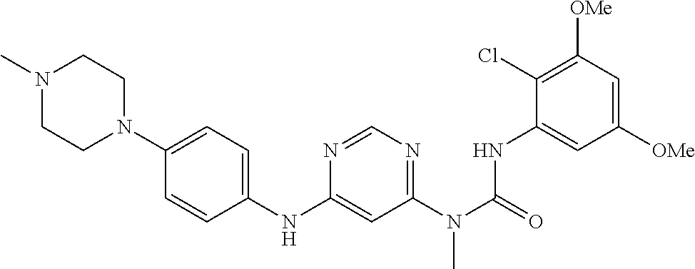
C1([OMe])=CC([OMe])=C(Cl)C(NC(N(C2=NC=NC(NC3=CC=C(N4CCN(C)CC4)C=C3)=C2)C)=O)=C1
